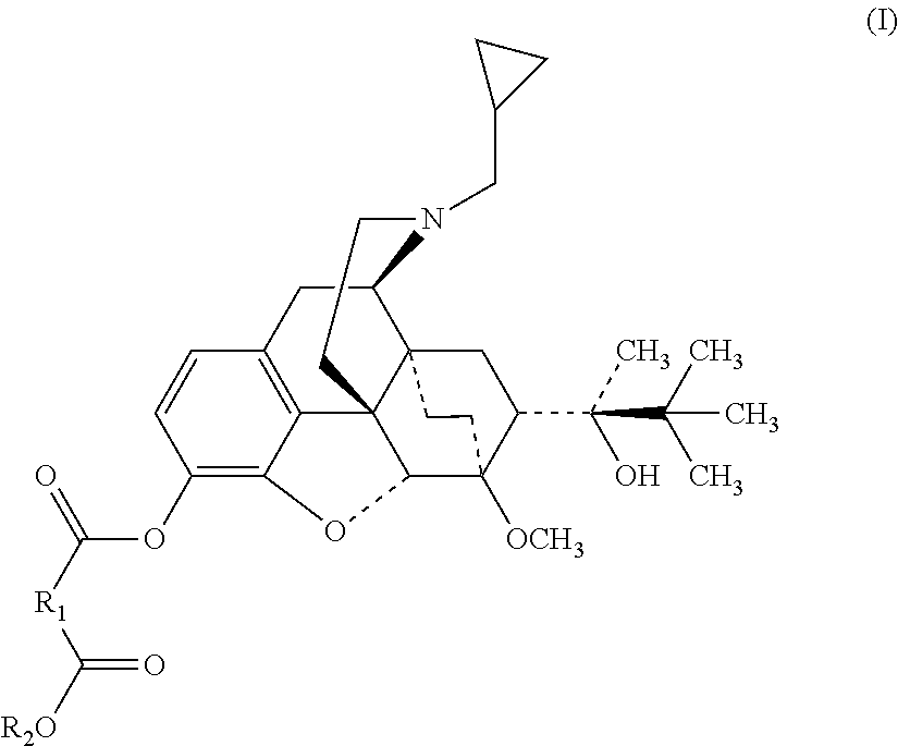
C1(OC([R1]C(=O)[R2O])=O)=C2C3=C(C=C1)CC1C45C3(C(C([OCH3])(C(C(C)(O)C(C)(C)C)C4)CC5)O2)CCN1CC1CC1
